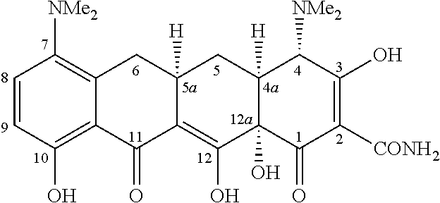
C1=CC([NMe2])=C2C(=C1O)C(=O)C1=C(O)C3(O)C([H])(CC1([H])C2)C([NMe2])C(O)=C([CONH2])C3=O
